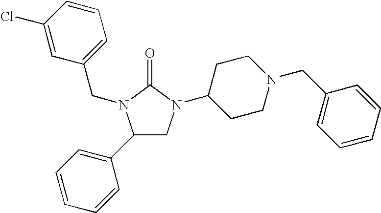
C1(C2=CC=CC=C2)CN(C2CCN(CC3=CC=CC=C3)CC2)C(=O)N1CC1=CC=CC(Cl)=C1
